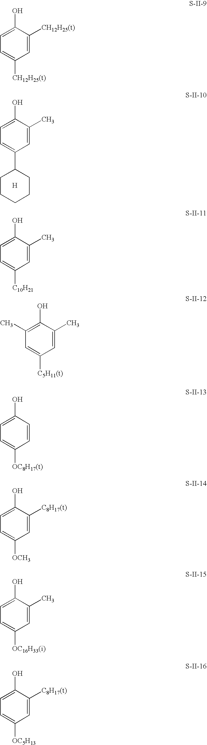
C1=C(O)C(C)=CC(C2CCCCC2)=C1.[H].C1=C(O)C([CH12H25(t)])=CC([CH12H25(t)])=C1.C1=C(O)C(C)=CC([C10H21])=C1.C1(C)=C(O)C(C)=CC([C5H11(t)])=C1.C1=C(O)C=CC([OC8H17(t)])=C1.C1=C(O)C([C8H17(t)])=CC([OCH3])=C1.C1=C(O)C(C)=CC([OC16H33(i)])=C1.C1=C(O)C([C8H17(t)])=CC([OC5H13])=C1
